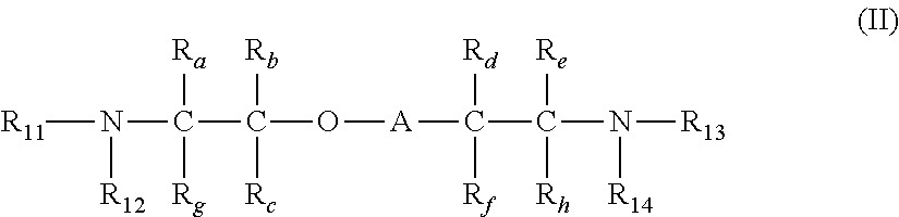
[R11]N(C(C([Rc])(O[A]C(C(N([R13])[R14])([Rh])[Re])([Rf])[Rd])[Rb])([Rg])[Ra])[R12]
